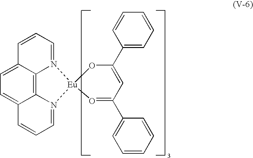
C1=CC=N2C3=C4C(=CC=C13)C=CC=N4[Eu]21OC(C2=CC=CC=C2)=CC(C2=CC=CC=C2)=O1
